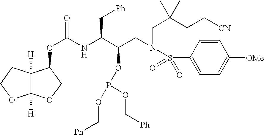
O(C(NC(C(CN(CC(CC[CN])(C)C)S(C1=CC=C([OMe])C=C1)(=O)=O)OP(OC[Ph])OC[Ph])C[Ph])=O)C1C2([H])C([H])(OCC2)OC1
